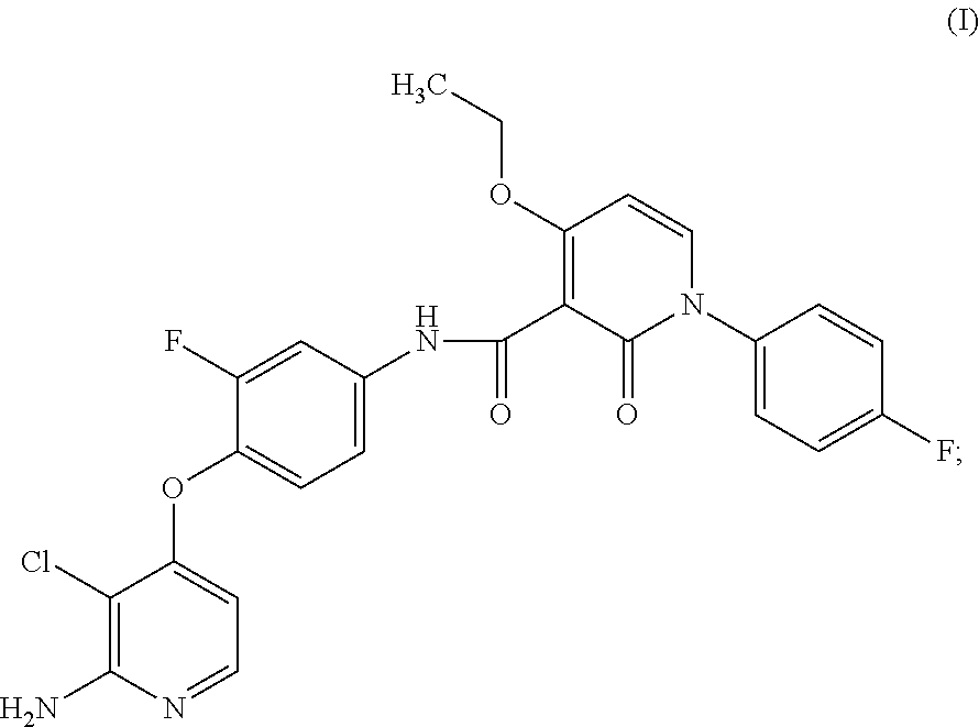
C1(Cl)=C(N)N=CC=C1OC1=CC=C(NC(C2=C(OCC)C=CN(C3=CC=C(F)C=C3)C2=O)=O)C=C1F
